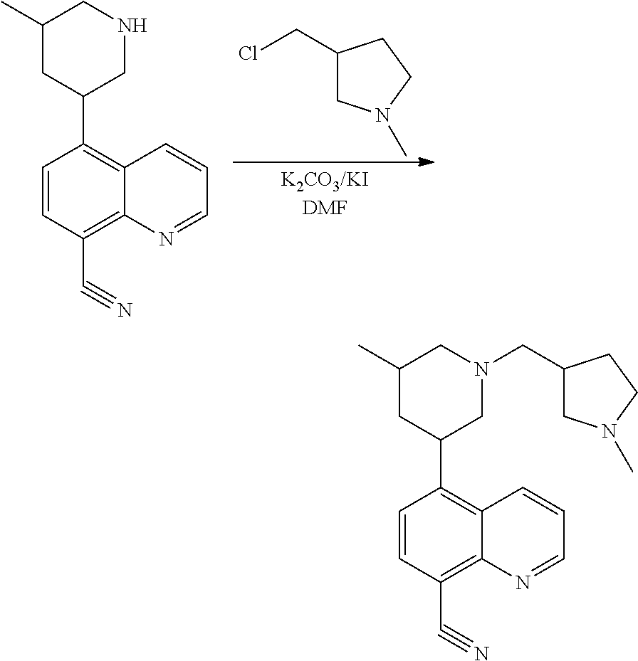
C1(C)CC(C2=C3C(=C(C#N)C=C2)N=CC=C3)CNC1.C1(CCl)CN(C)CC1.C1(C)CC(C2=C3C(=C(C#N)C=C2)N=CC=C3)CN(CC2CN(C)CC2)C1
